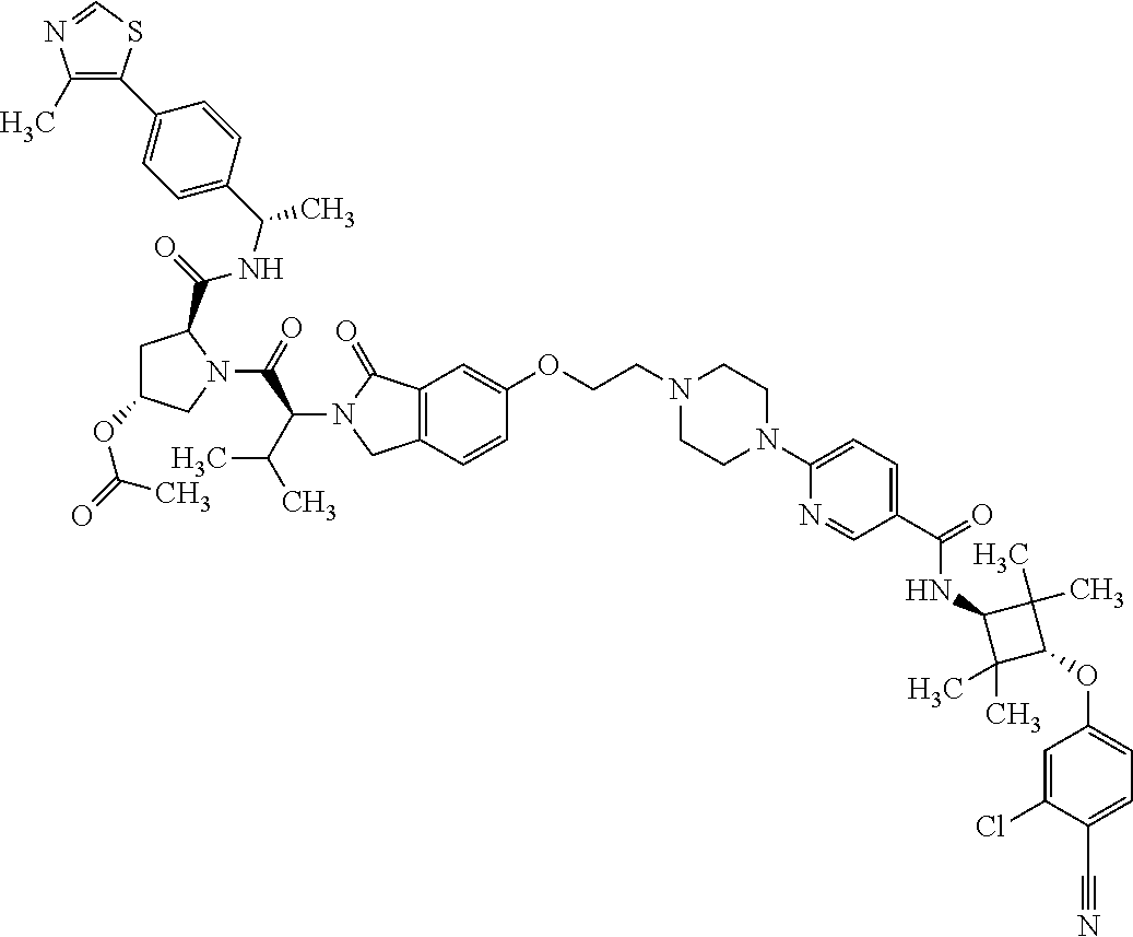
C1(C)=C(C2=CC=C(C(NC(=O)C3CC(OC(C)=O)CN3C(C(N3CC4=C(C3=O)C=C(OCCN3CCN(C5=CC=C(C(NC6C(C)(C)C(OC7=CC=C(C#N)C(Cl)=C7)C6(C)C)=O)C=N5)CC3)C=C4)C(C)C)=O)C)C=C2)SC=N1
